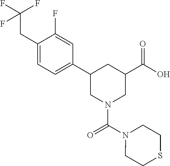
C1(CC(F)(F)F)=CC=C(C2CN(C(=O)N3CCSCC3)CC(C(=O)O)C2)C=C1F
